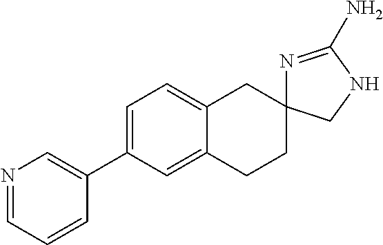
C1=C(C2=CN=CC=C2)C=C2C(=C1)CC1(CC2)N=C(N)NC1
